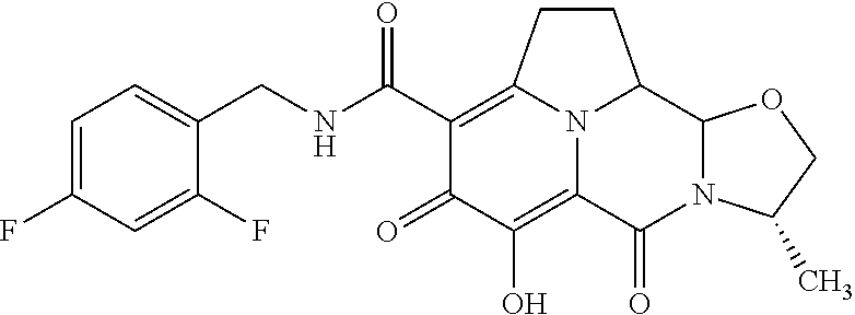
C1=C(F)C=C(F)C(CNC(C2=C3CCC4C5N(C(=O)C(=C(O)C2=O)N34)C(C)CO5)=O)=C1
